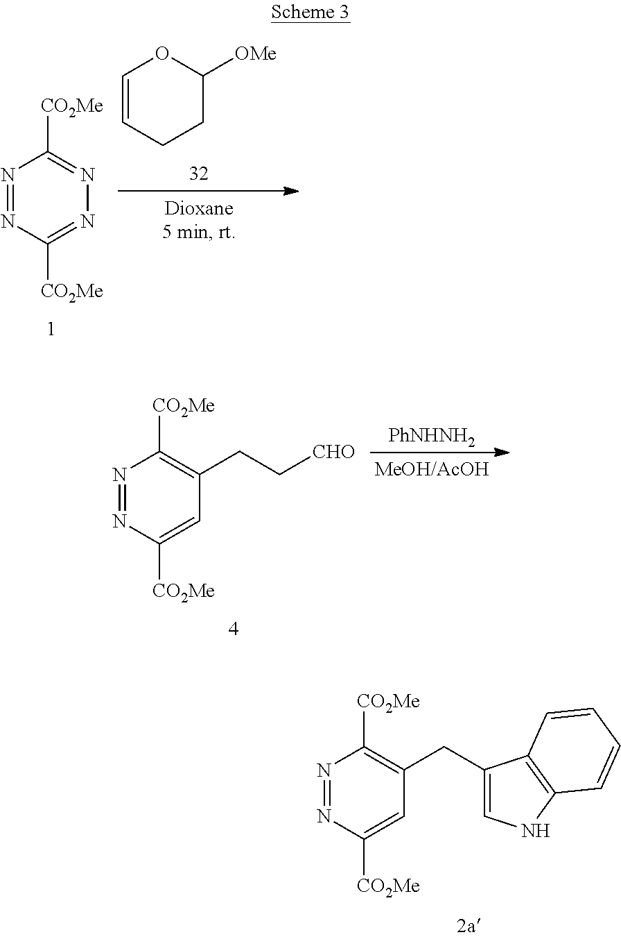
N1=NC([CO2Me])=CC(CC2=CNC3=C2C=CC=C3)=C1[CO2Me].N1=NC([CO2Me])=NN=C1[CO2Me].C1=CCCC([OMe])O1.N1=NC([CO2Me])=CC(CC[CHO])=C1[CO2Me].[PhNHNH2]
